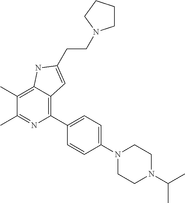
C1(C)=C2C(=C(C3=CC=C(N4CCN(C(C)C)CC4)C=C3)N=C1C)C=C(CCN1CCCC1)N2
